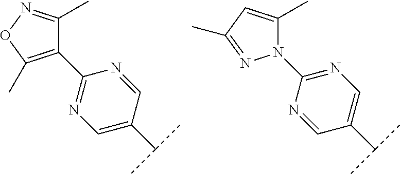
C1=C(C(C)C)C=NC(C2=C(C)ON=C2C)=N1.C1=NC(N2C(C)=CC(C)=N2)=NC=C1C(C)C
